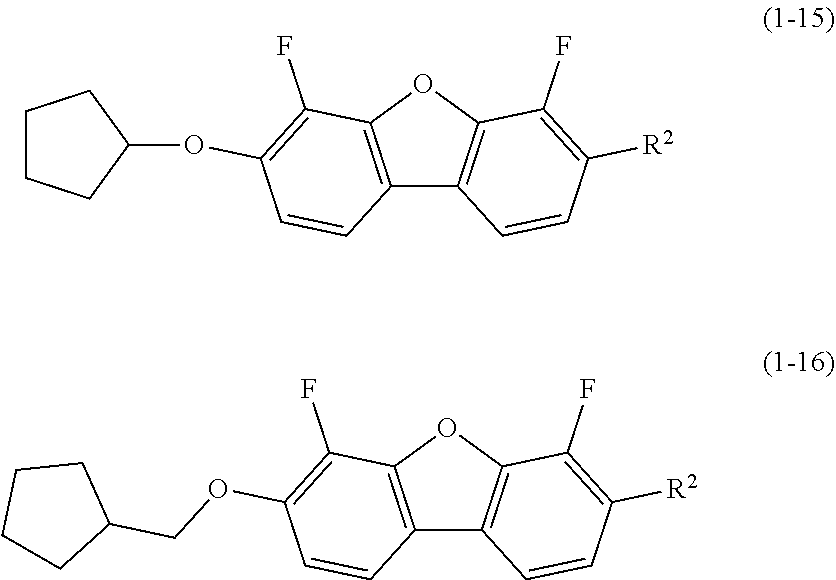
C12=C(OC3=C1C=CC([R2])=C3F)C(F)=C(OC1CCCC1)C=C2.C12=C(OC3=C1C=CC([R2])=C3F)C(F)=C(OCC1CCCC1)C=C2
